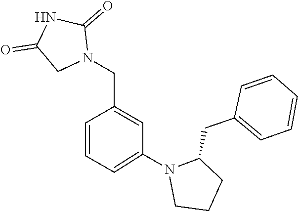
C1(=O)CN(CC2=CC(N3C(CC4=CC=CC=C4)CCC3)=CC=C2)C(=O)N1
